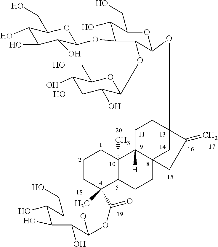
C1CC(C(=O)OC2C(O)C(O)C(O)C(CO)O2)(C)C2C(C)(C1)C1([H])C3(CC2)CC(OC2OC(CO)C(O)C(OC4OC(CO)C(O)C(O)C4O)C2OC2C(O)C(O)C(O)C(CO)O2)(CC1)C(=C)C3
